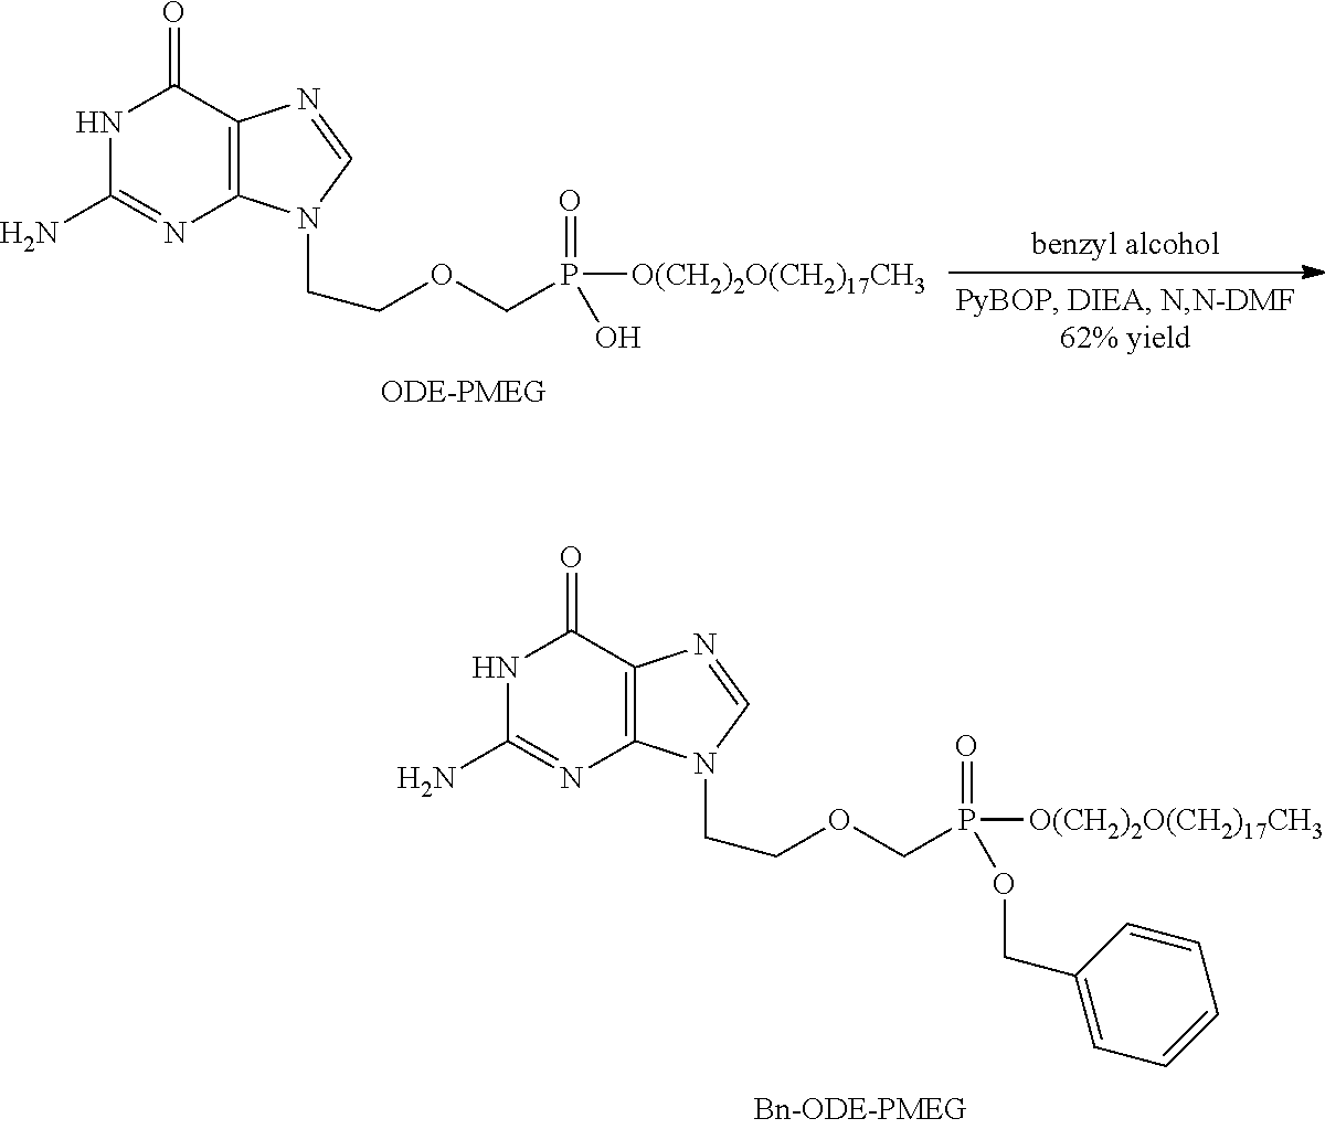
N1C(N)=NC2=C(C1=O)N=CN2CCOCP([O(CH2)2O(CH2)17CH3])(=O)OCC1=CC=CC=C1.N1C(N)=NC2=C(C1=O)N=CN2CCOCP([O(CH2)2O(CH2)17CH3])(=O)O
